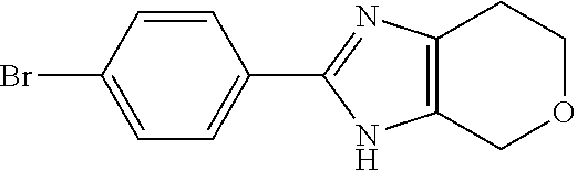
C1=CC(Br)=CC=C1C1=NC2=C(N1)COCC2
